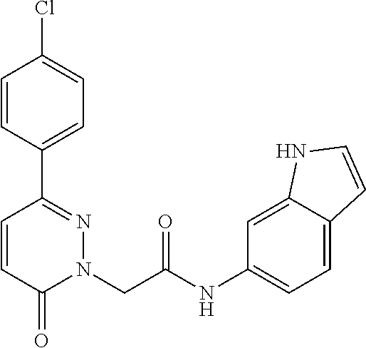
C1=CC(C2=NN(CC(NC3=CC=C4C(=C3)NC=C4)=O)C(=O)C=C2)=CC=C1Cl
